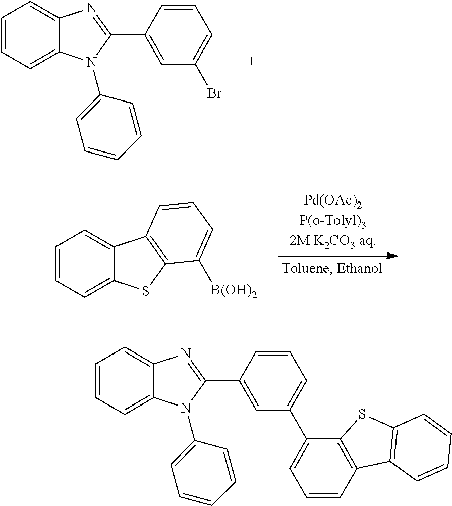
C1=CC=C2C(=C1)N=C(C1=CC(Br)=CC=C1)N2C1=CC=CC=C1.C1=CC=C2C(=C1)C1=C(S2)C([B(OH)2])=CC=C1.C1=CC=C2C(=C1)N=C(C1=CC(C3=CC=CC4=C3SC3=C4C=CC=C3)=CC=C1)N2C1=CC=CC=C1
